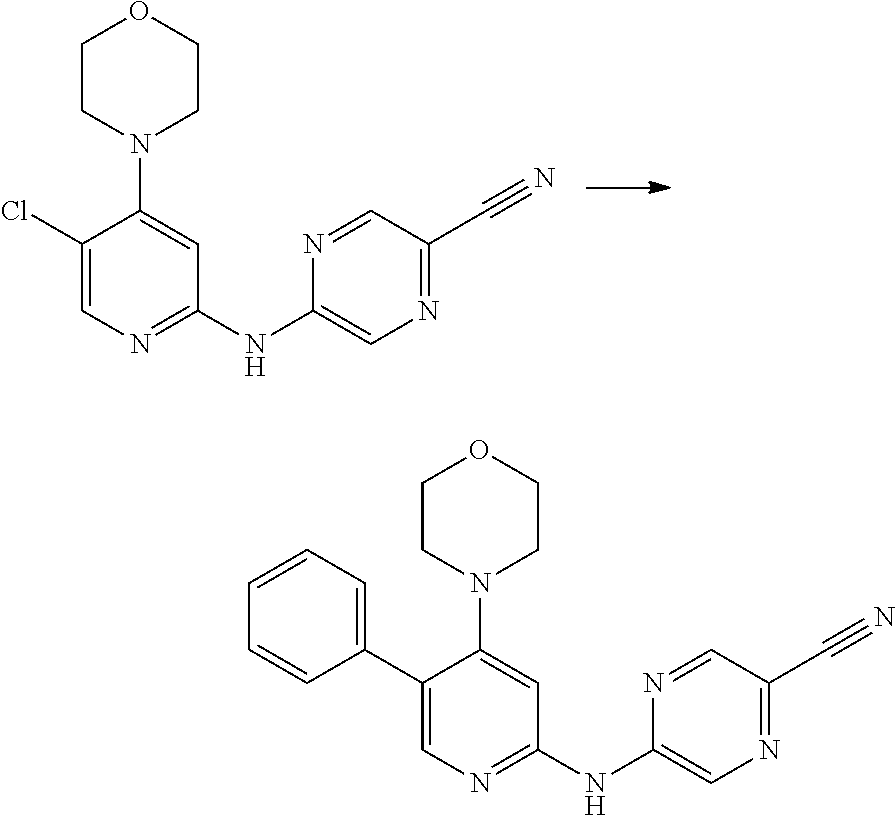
C1(Cl)=CN=C(NC2=CN=C(C#N)C=N2)C=C1N1CCOCC1.C1(C2=CC=CC=C2)=CN=C(NC2=CN=C(C#N)C=N2)C=C1N1CCOCC1
